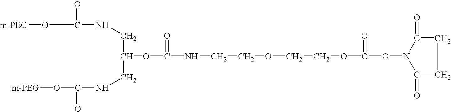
[m-PEG]OC(NCC(OC(NCCOCCOC(ON1C(=O)CCC1=O)=O)=O)CNC(O[m-PEG])=O)=O
